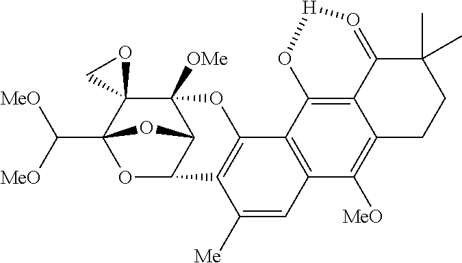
C(C12OC3C(C([OMe])(C14OC4)OC1=C3C([Me])=CC3=C1C1=C4C(=C3[MeO])CCC(C)(C)C4=O[H]O1)O2)([MeO])[MeO]
